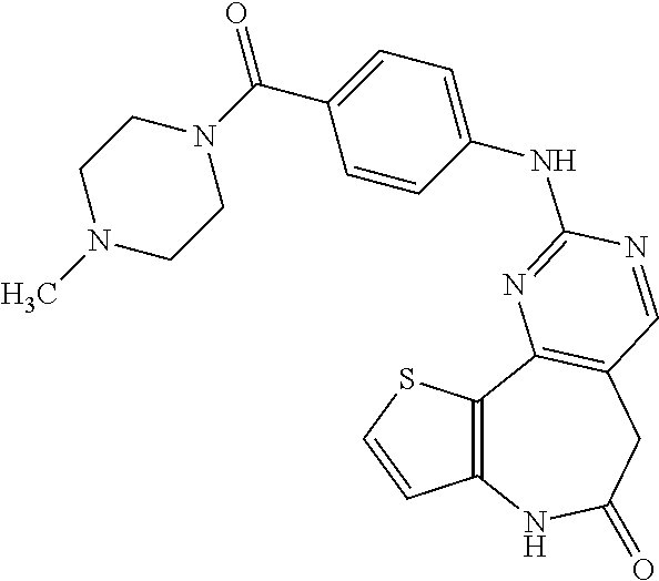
C12=C(C3=C(CC(=O)N1)C=NC(NC1=CC=C(C(N4CCN(C)CC4)=O)C=C1)=N3)SC=C2
